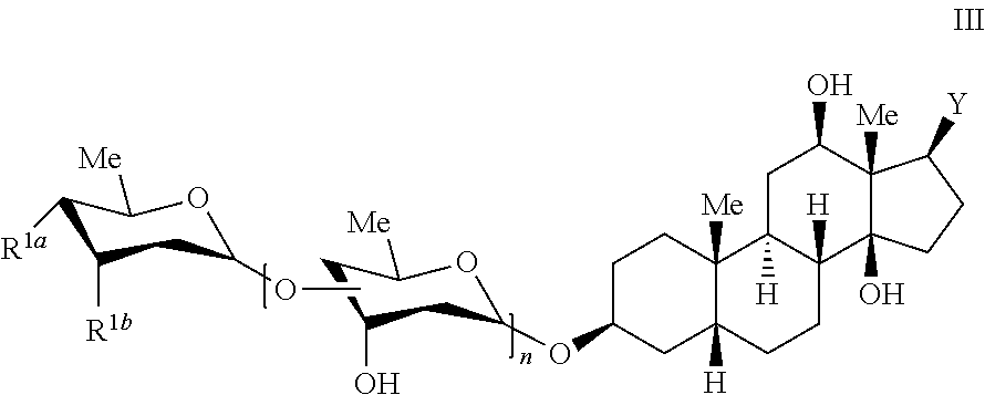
C1([R1a])C([R1b])CC(OC)OC1[Me].C1C(O)CC(OC2CCC3([Me])C([H])(C2)CCC2([H])C3([H])CC(O)C3([Me])C2(O)CCC3[Y])OC1[Me]
